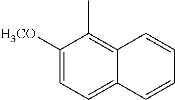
C1([H3CO])=CC=C2C(=C1C)C=CC=C2
